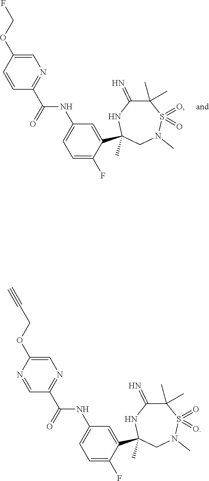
C1(C(=O)NC2=CC=C(F)C(C3(C)NC(=N)C(C)(C)S(=O)(=O)N(C)C3)=C2)=NC=C(OCF)C=C1.C1(C(=O)NC2=CC=C(F)C(C3(C)NC(=N)C(C)(C)S(=O)(=O)N(C)C3)=C2)=NC=C(OCC#C)N=C1
